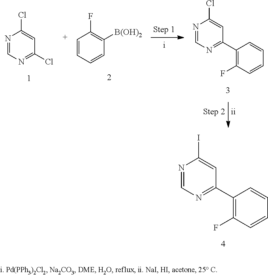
N1=CN=C(Cl)C=C1Cl.C1=CC=CC([B(OH)2])=C1F.N1=CN=C(C2=C(F)C=CC=C2)C=C1Cl.N1=CN=C(C2=C(F)C=CC=C2)C=C1I
